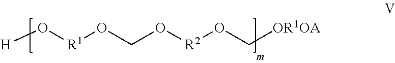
[H]O[R1]OCO[R2]OC[OR1OA]
